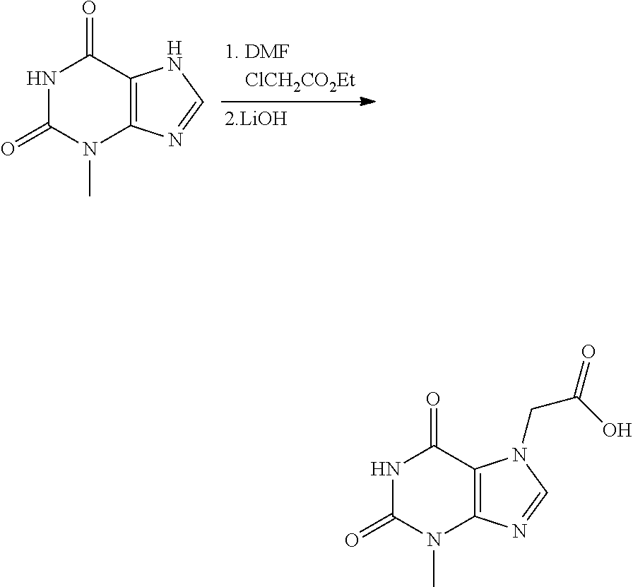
N1C(=O)N(C)C2=C(C1=O)NC=N2.N1C(=O)N(C)C2=C(C1=O)N(CC(=O)O)C=N2
